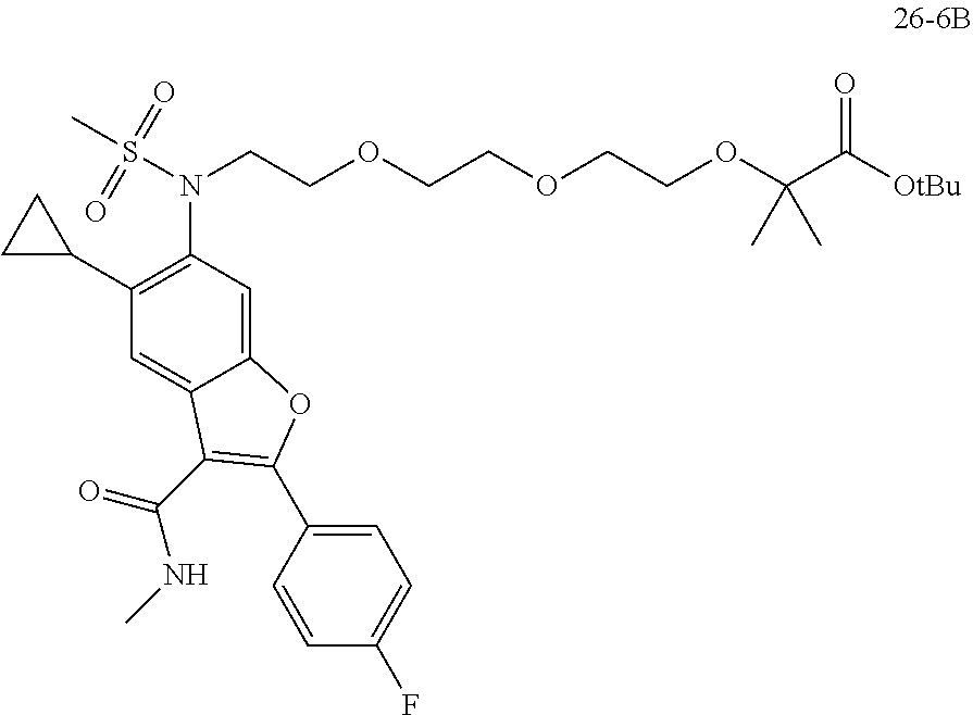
C1(C2CC2)=C(N(S(C)(=O)=O)CCOCCOCCOC(C([OtBu])=O)(C)C)C=C2C(=C1)C(C(=O)NC)=C(C1=CC=C(F)C=C1)O2
